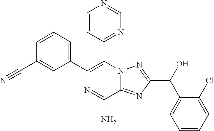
C1=CC=C(C2=C(C3=NC=NC=C3)N3C(=NC(C(O)C4=CC=CC=C4Cl)=N3)C(N)=N2)C=C1C#N
